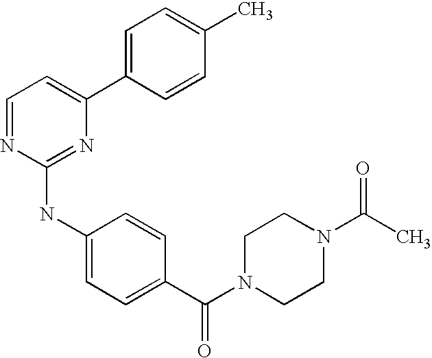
C1(C2=CC=C(C)C=C2)=CC=NC(NC2=CC=C(C(N3CCN(C(C)=O)CC3)=O)C=C2)=N1
